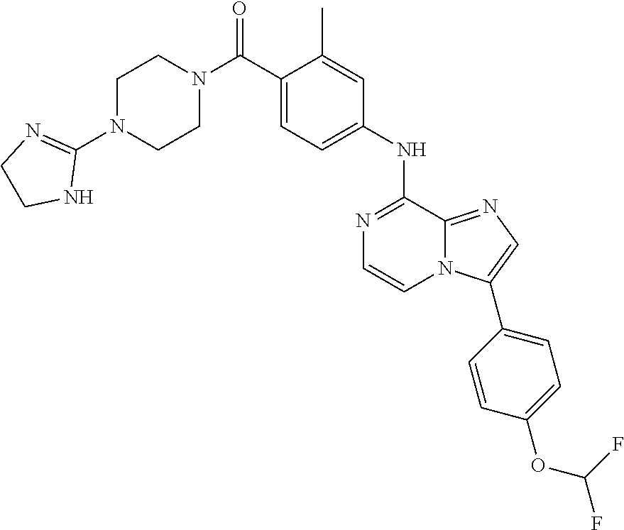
C1N(C2=NCCN2)CCN(C(C2=CC=C(NC3=NC=CN4C3=NC=C4C3=CC=C(OC(F)F)C=C3)C=C2C)=O)C1
